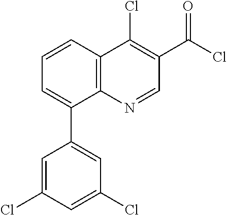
C12=C(C=CC=C1C1=CC(Cl)=CC(Cl)=C1)C(Cl)=C(C(Cl)=O)C=N2
